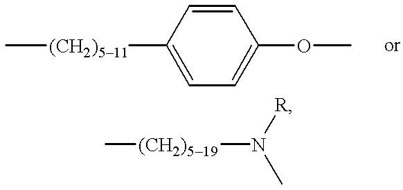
C[(CH2)511]C1=CC=C(OC)C=C1.[(CH2)519](N(C)[R])C
